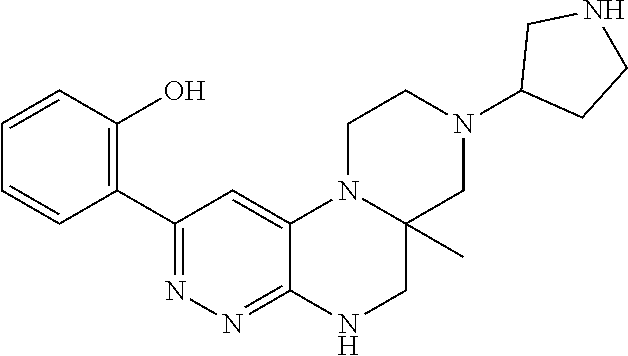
N1(C2CCNC2)CC2(C)N(CC1)C1=CC(C3=C(O)C=CC=C3)=NN=C1NC2
